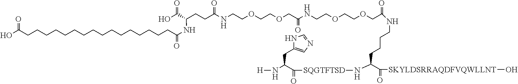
C(CCCCCCCCCCCCCCCC(NC(C(O)=O)CCC(NCCOCCOCC(NCCOCCOCC(NCCCCC(C([SKYLDSRRAQDFVQWLLNT]O)=O)N[SQGTFTSD]C(C(CC1=CN=CN1)N[H])=O)=O)=O)=O)=O)C(O)=O
